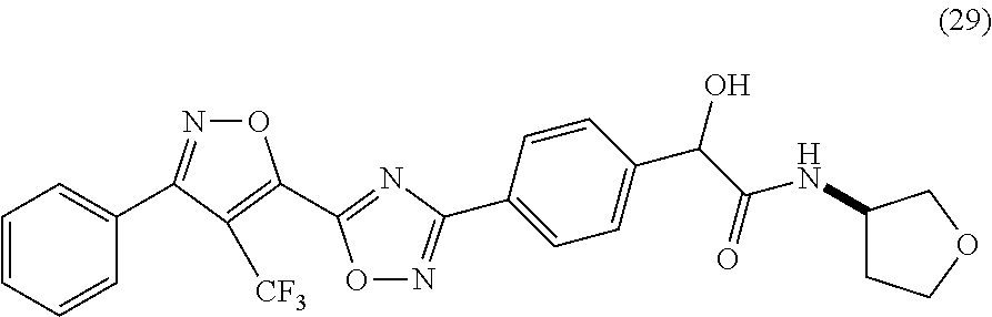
O1N=C(C2=CC=CC=C2)C([CF3])=C1C1=NC(C2=CC=C(C(C(=O)NC3CCOC3)O)C=C2)=NO1
